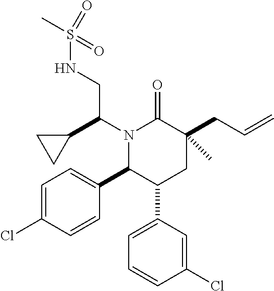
C1=C(Cl)C=CC(C2C(C3=CC=CC(Cl)=C3)CC(CC=C)(C)C(=O)N2C(C2CC2)CNS(=O)(=O)C)=C1
